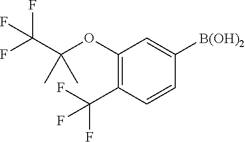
C1(OC(C(F)(F)F)(C)C)=C(C(F)(F)F)C=CC([B(OH)2])=C1
